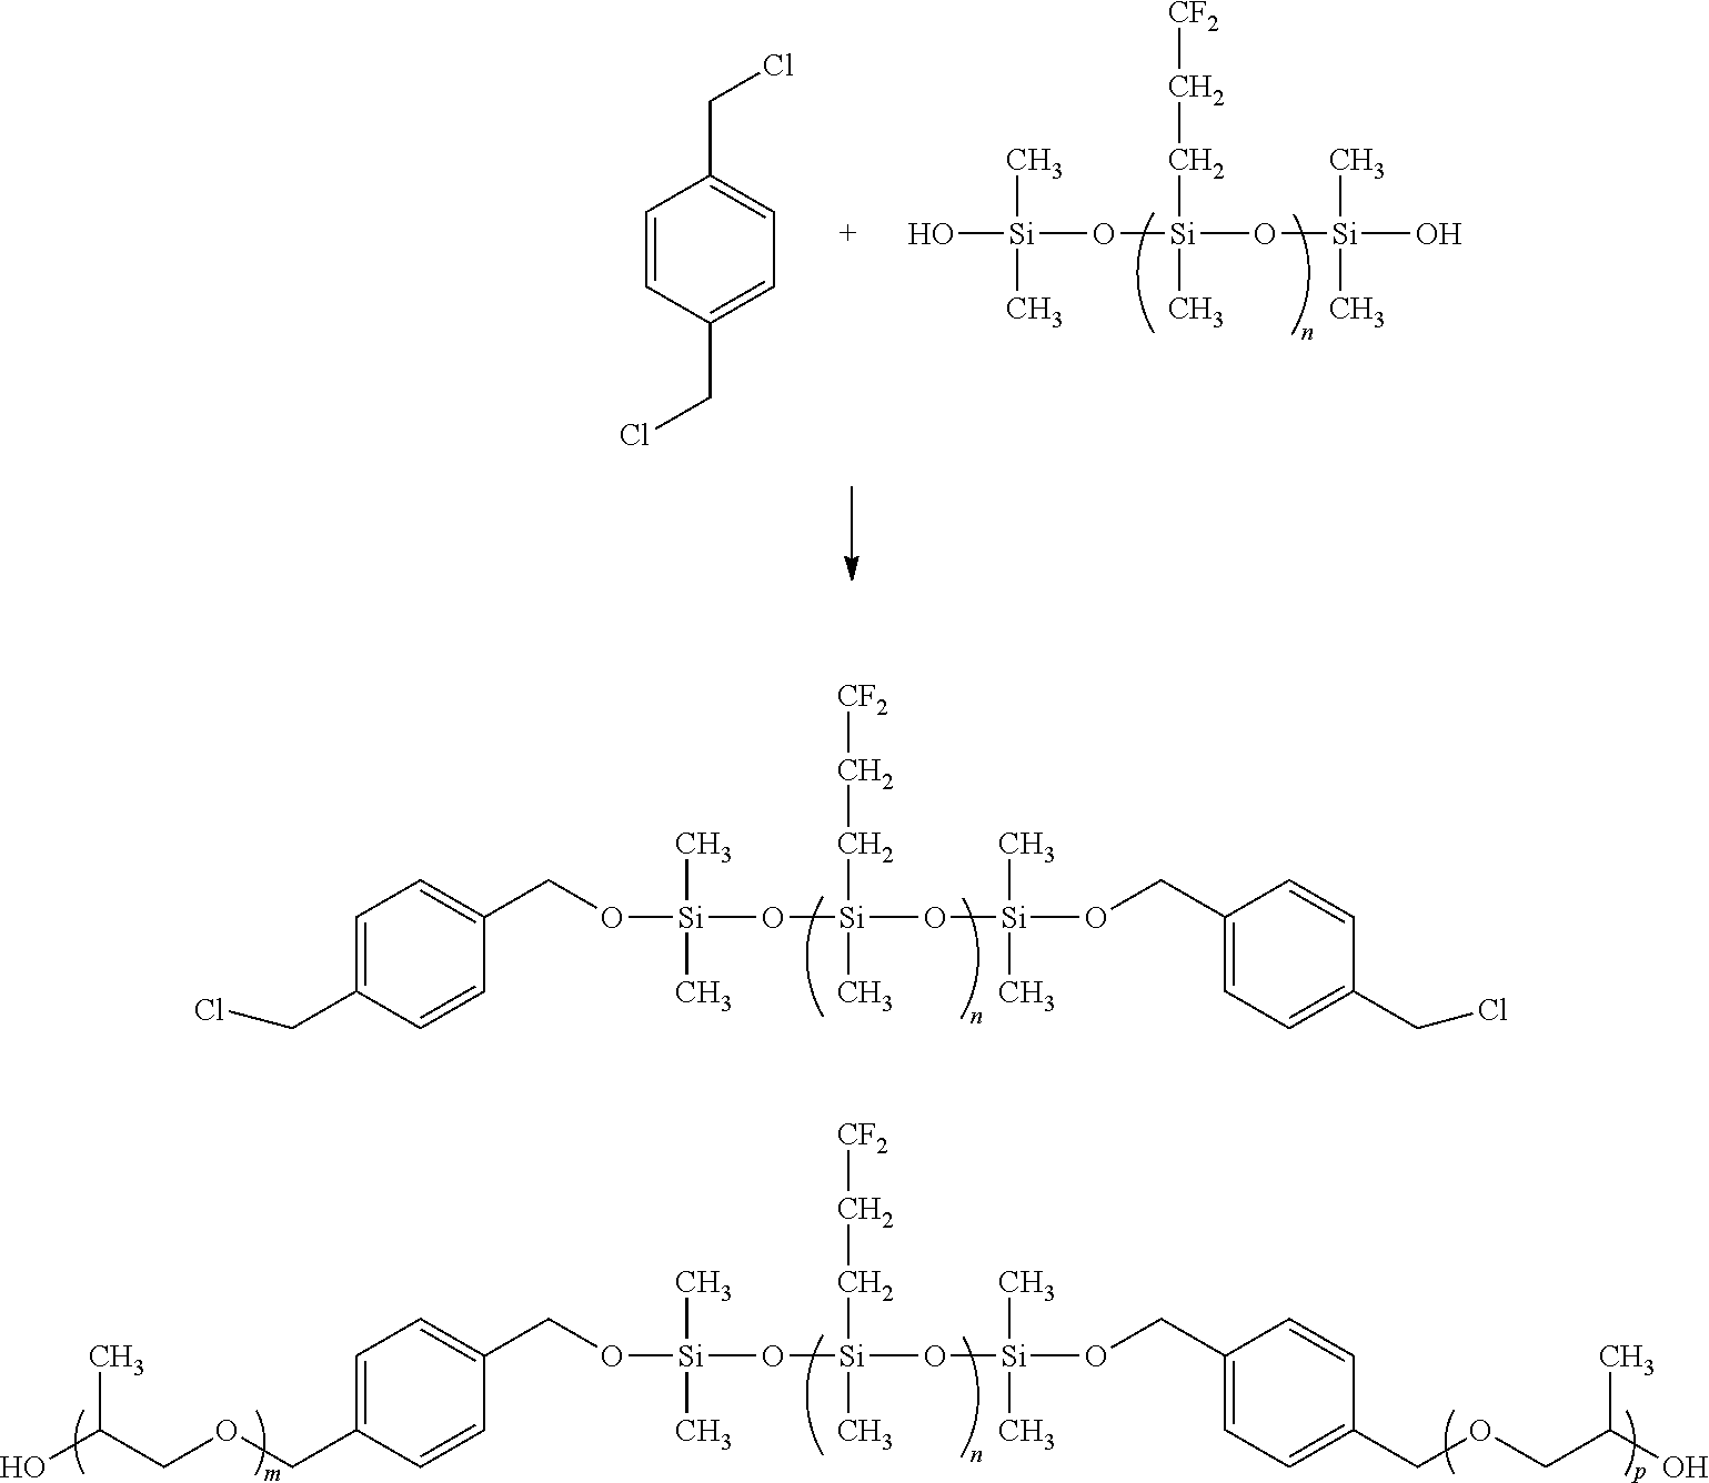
C(C1=CC=C(CO[Si](O[Si](O[Si](OCC2=CC=C(CCl)C=C2)(C)C)(CC[CF2])C)(C)C)C=C1)Cl.O[Si](O[Si](O[Si](O)(C)C)(CC[CF2])C)(C)C.C1=CC(CCl)=CC=C1CCl.CC(COCC1=CC=C(CO[Si](O[Si](O[Si](OCC2=CC=C(COCC(O)C)C=C2)(C)C)(CC[CF2])C)(C)C)C=C1)O
